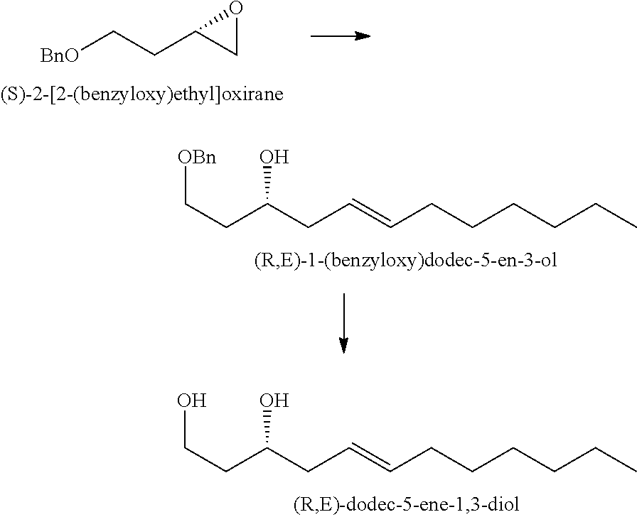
C(CC(CC=CCCCCCC)O)[OBn].[BnO]CCC1CO1.C(CC(CC=CCCCCCC)O)O
